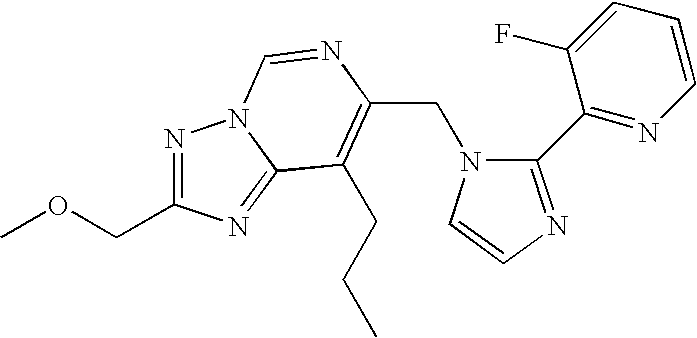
C(N1C(C2=NC=CC=C2F)=NC=C1)C1=C(CCC)C2=NC(COC)=NN2C=N1
